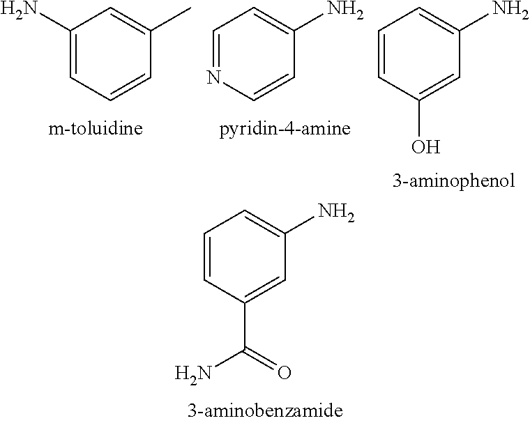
C1=CC(C(=O)N)=CC(N)=C1.C1(N)=CC=CC(C)=C1.C1=NC=CC(N)=C1.C1=CC(O)=CC(N)=C1
